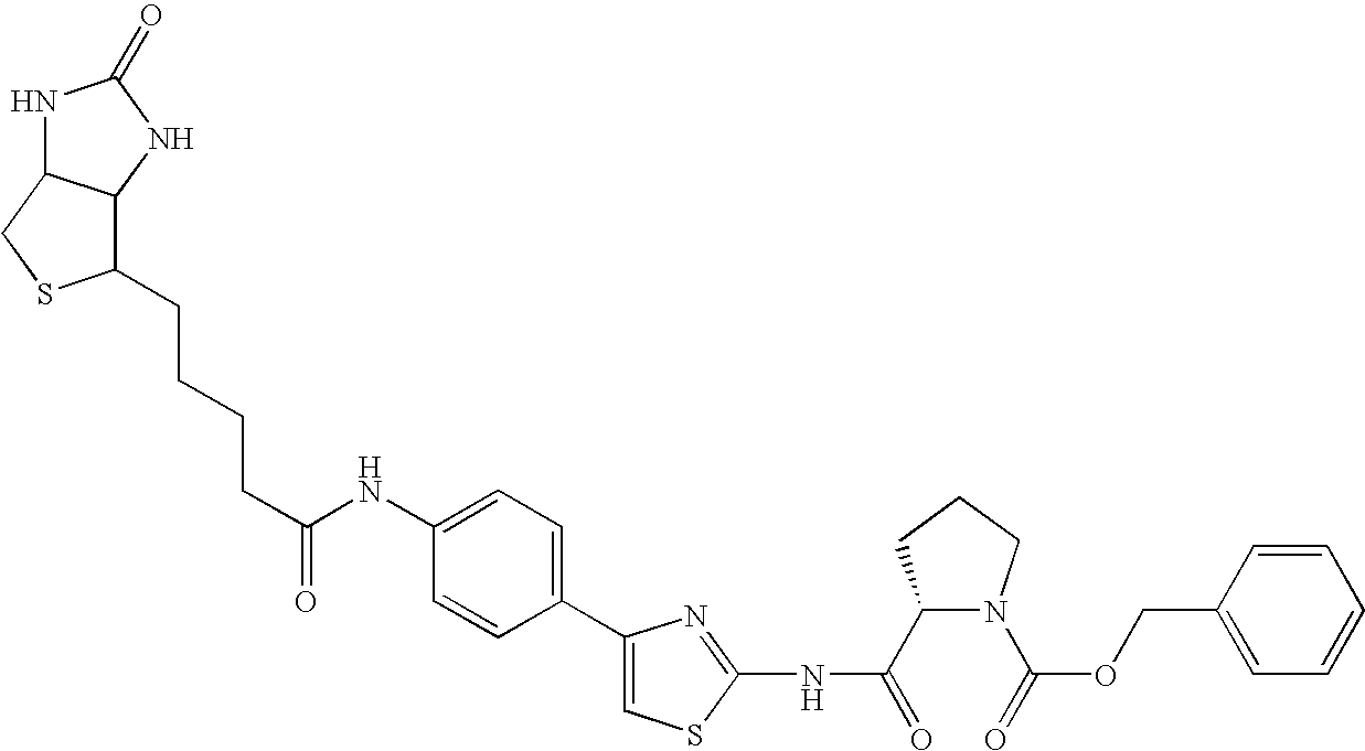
C1(C(=O)NC2=NC(C3=CC=C(NC(CCCCC4C5C(CS4)NC(=O)N5)=O)C=C3)=CS2)N(C(=O)OCC2=CC=CC=C2)CCC1
